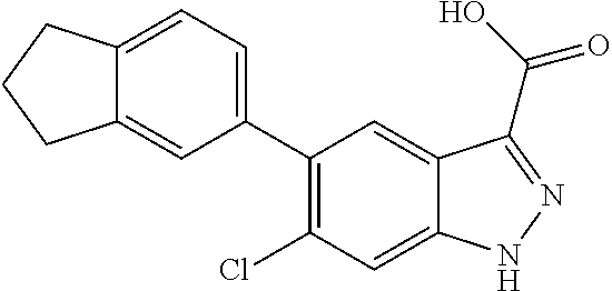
C1(C2=CC=C3C(=C2)CCC3)=C(Cl)C=C2C(=C1)C(C(O)=O)=NN2
